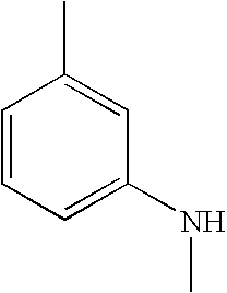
C1=CC=C(NC)C=C1C
